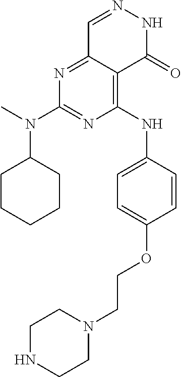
N1=C2C(=C(NC3=CC=C(OCCN4CCNCC4)C=C3)N=C1N(C)C1CCCCC1)C(=O)NN=C2
